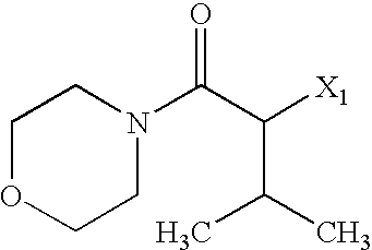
C1OCCN(C(C([X1])C(C)C)=O)C1
